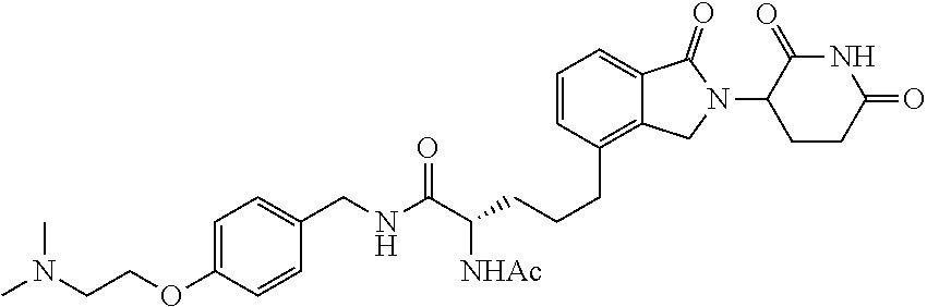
C1=C(OCCN(C)C)C=CC(CNC(C([NHAc])CCCC2=C3C(=CC=C2)C(=O)N(C2CCC(=O)NC2=O)C3)=O)=C1
